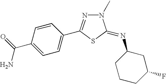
C1=C(C(N)=O)C=CC(C2=NN(C)C(=NC3CCCC(F)C3)S2)=C1
